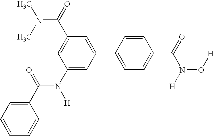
C1=C(C2=CC=C(C(=O)N(O[H])[H])C=C2)C=C(N([H])C(C2=CC=CC=C2)=O)C=C1C(=O)N(C)C
